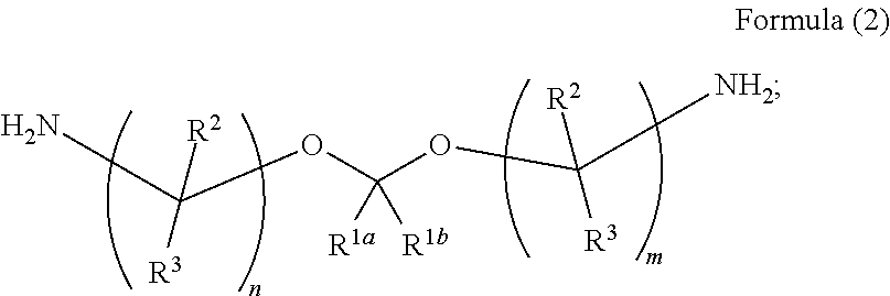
C(OC(OC([NH2])([R3])[R2])([R1a])[R1b])(N)([R3])[R2]
